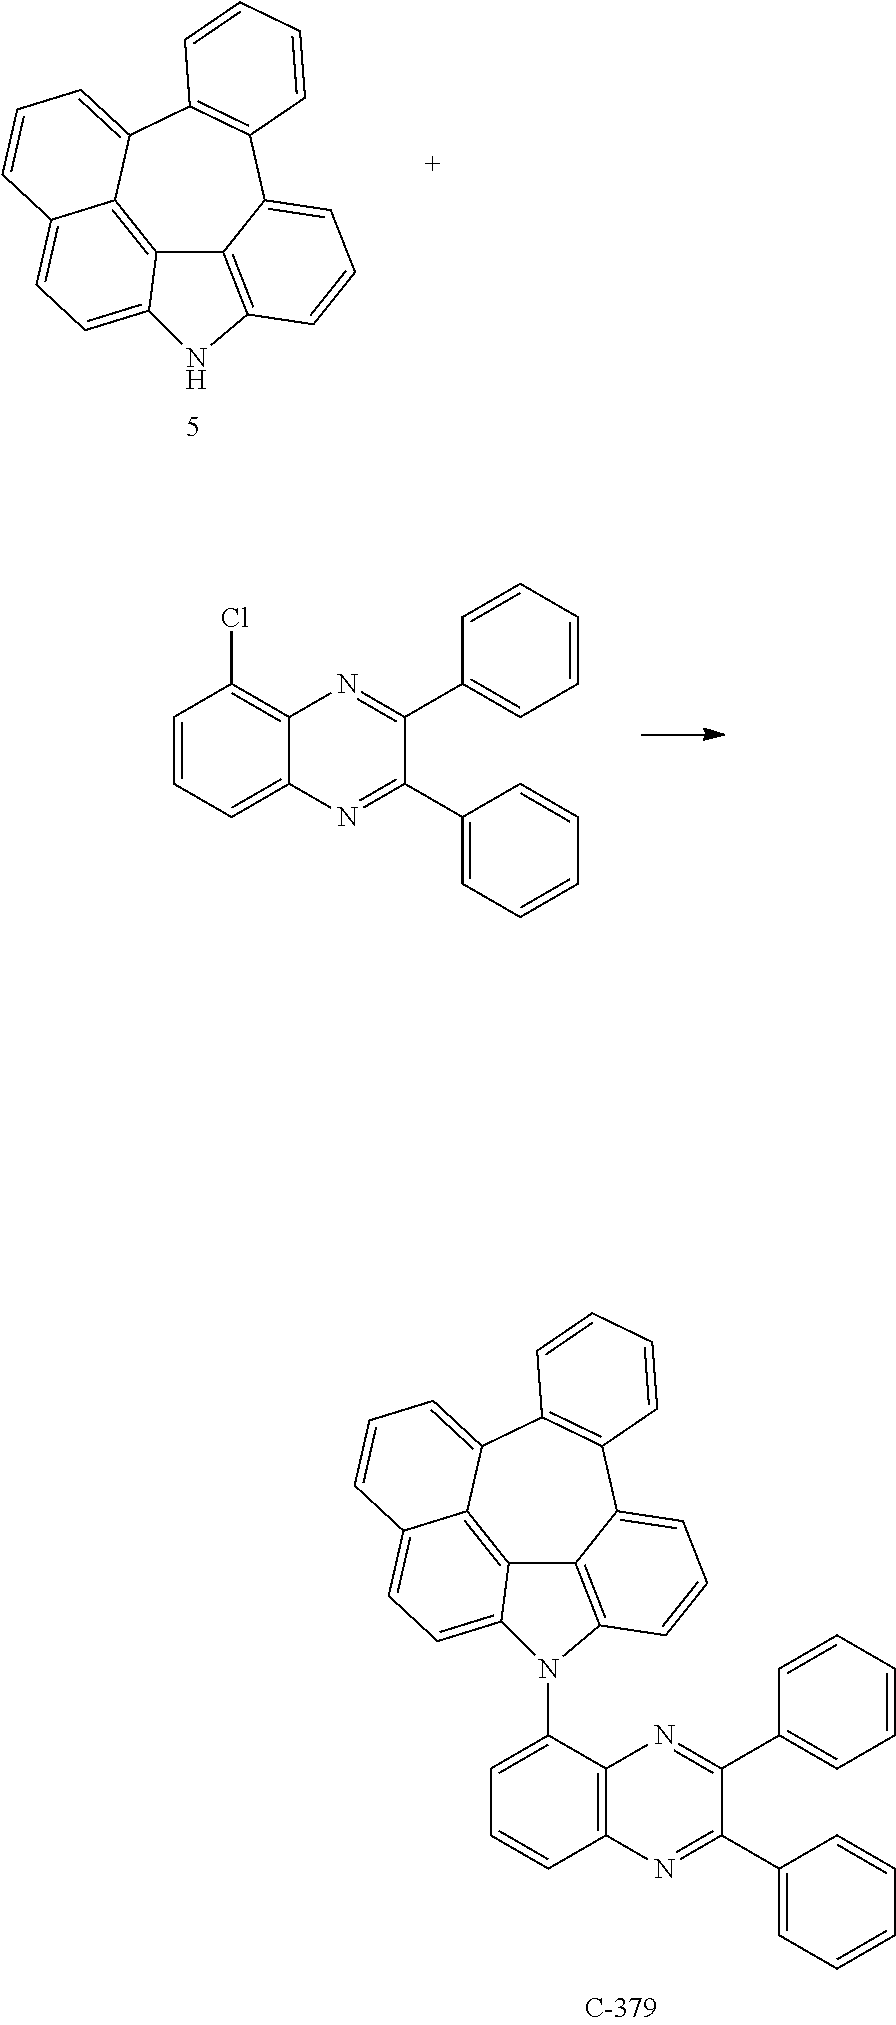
C12=C3C4=CC=CC3=CC=C1NC1=C2C(=CC=C1)C1=C4C=CC=C1.C1=CC=C2C(=C1Cl)N=C(C1=CC=CC=C1)C(C1=CC=CC=C1)=N2.C12=C3C4=CC=CC3=CC=C1N(C1=CC=CC3=C1N=C(C1=CC=CC=C1)C(C1=CC=CC=C1)=N3)C1=C2C(=CC=C1)C1=C4C=CC=C1
